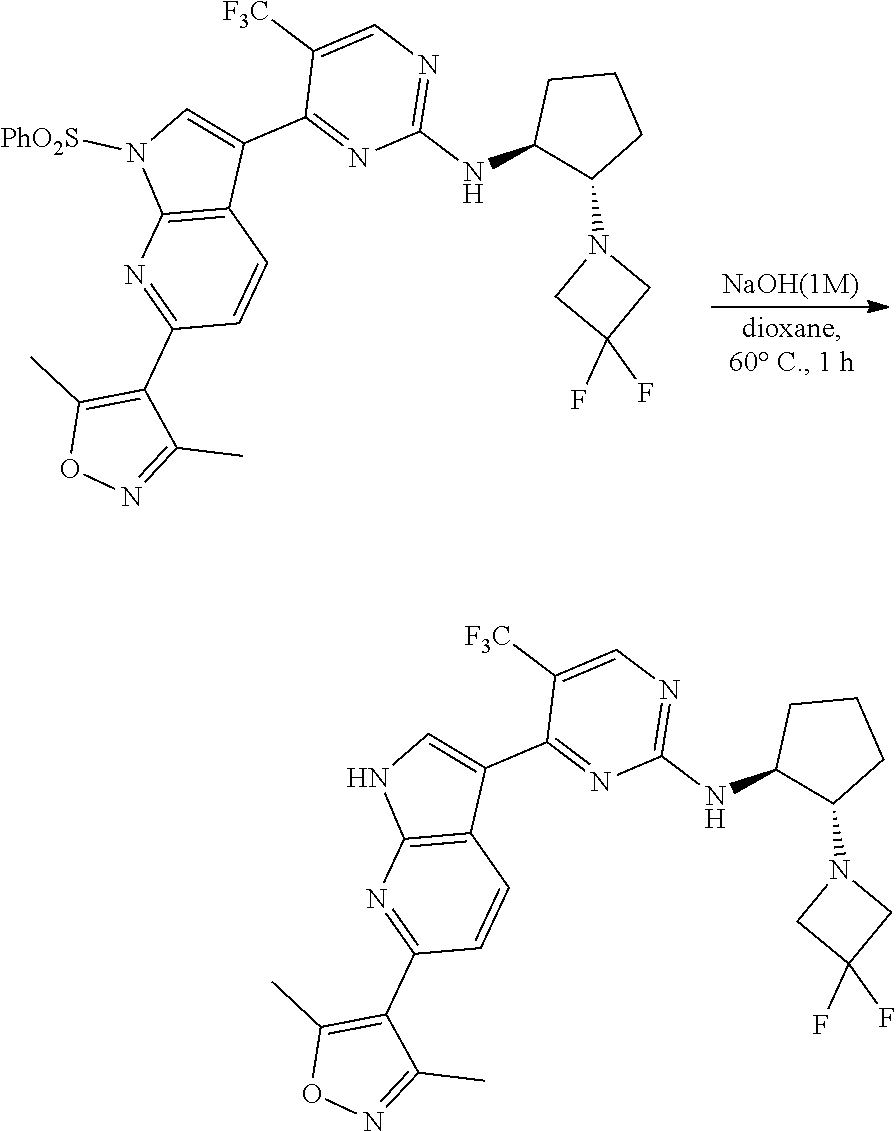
C1CC(NC2=NC=C([F3C])C(C3=CN([PhO2S])C4=C3C=CC(C3=C(C)ON=C3C)=N4)=N2)C(N2CC(F)(F)C2)C1.C1CC(NC2=NC=C([F3C])C(C3=CNC4=C3C=CC(C3=C(C)ON=C3C)=N4)=N2)C(N2CC(F)(F)C2)C1
